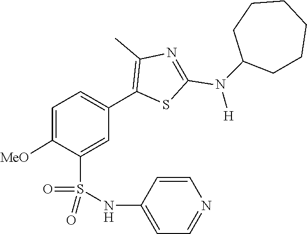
C1CC(N(C2=NC(C)=C(C3=CC=C([MeO])C(S(=O)(=O)NC4=CC=NC=C4)=C3)S2)[H])CCCC1
